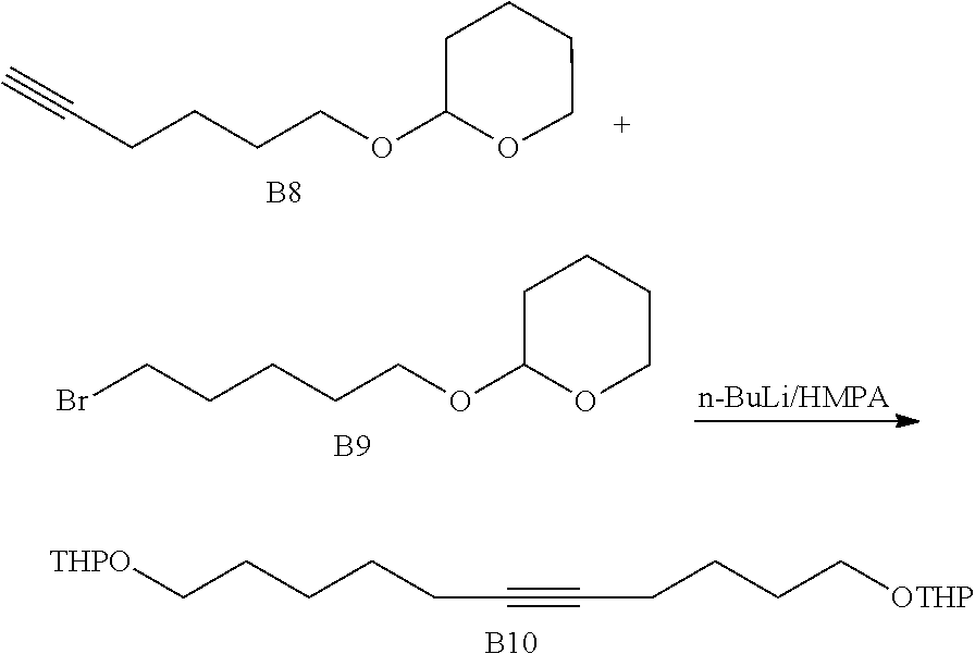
C(C#CCCCC[OTHP])CCCC[THPO].[B10].C(CCCCOC1CCCCO1)#C.[B8].BrCCCCCOC1OCCCC1.[B9]
